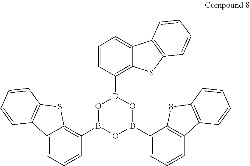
O1B(C2=C3C(=CC=C2)C2=C(S3)C=CC=C2)OB(C2=CC=CC3=C2SC2=C3C=CC=C2)OB1C1=C2C(=CC=C1)C1=C(S2)C=CC=C1
